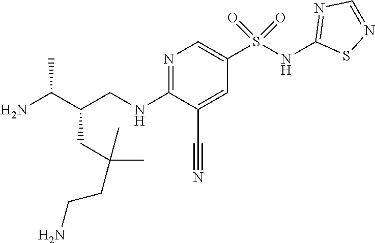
N1=C(NCC(C(N)C)CC(CCN)(C)C)C(C#N)=CC(S(NC2=NC=NS2)(=O)=O)=C1
